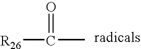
[R26]C(=O)C
